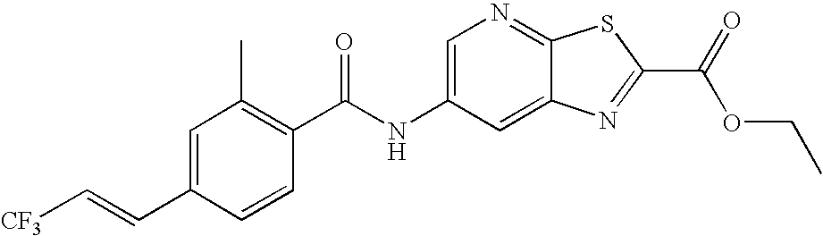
C1=C(C=C[CF3])C=CC(C(NC2=CN=C3C(=C2)N=C(C(OCC)=O)S3)=O)=C1C
